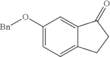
C1(O[Bn])=CC=C2C(=C1)C(=O)CC2
